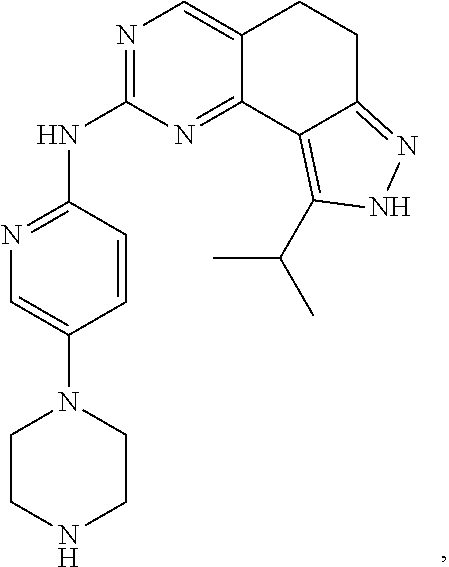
N1=C(NC2=NC=C(N3CCNCC3)C=C2)N=C2C(=C1)CCC1=NNC(C(C)C)=C21
